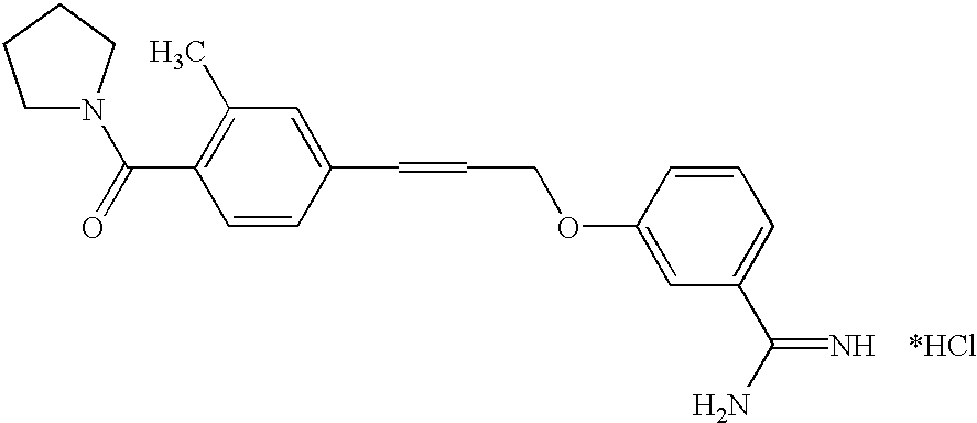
C1(C)=C(C(=O)N2CCCC2)C=CC(C=CCOC2=CC(C(N)=N)=CC=C2)=C1
